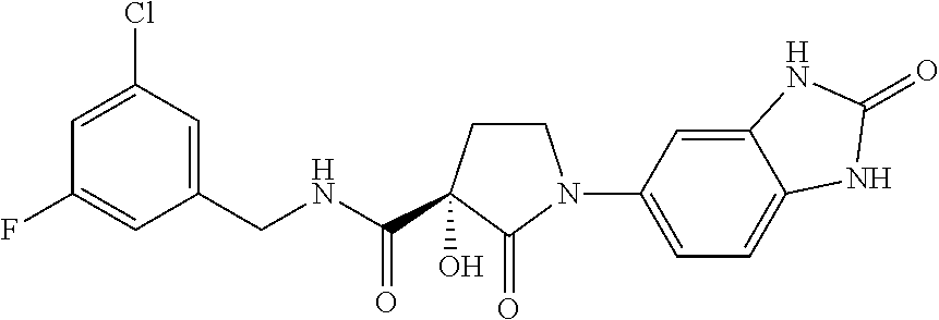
OC1(C(NCC2=CC(Cl)=CC(F)=C2)=O)CCN(C2=CC=C3C(=C2)NC(=O)N3)C1=O
